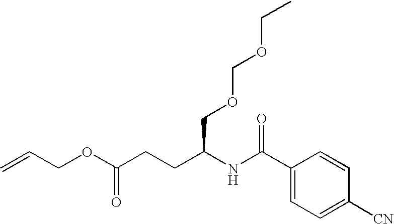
O(C(CCC(NC(C1=CC=C([CN])C=C1)=O)COCOCC)=O)CC=C
